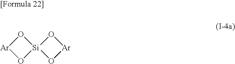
O1[Si]2(O[Ar]1)O[Ar]O2
